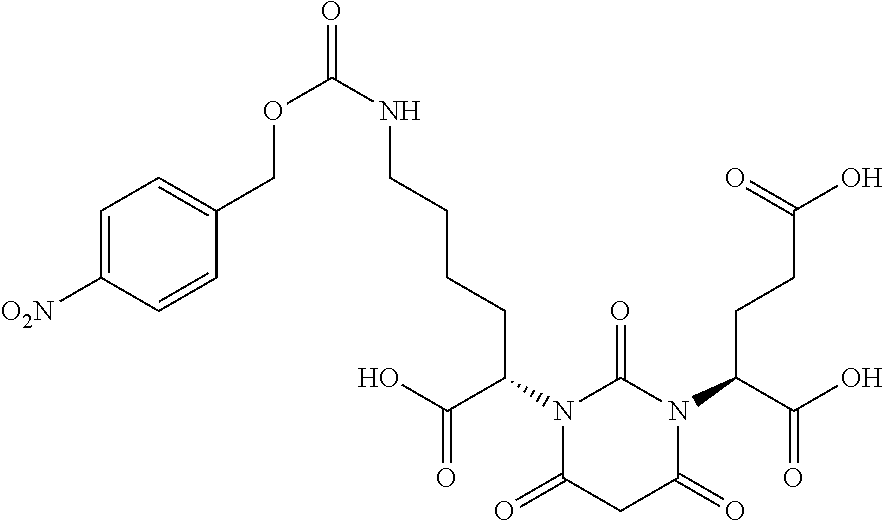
C1(COC(NCCCCC(N2C(=O)CC(=O)N(C(CCC(=O)O)C(=O)O)C2=O)C(=O)O)=O)=CC=C([O2N])C=C1
